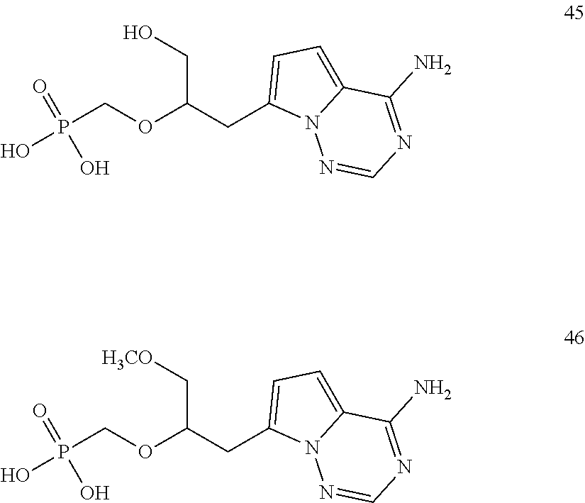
O=P(COC(CC1=CC=C2N1N=CN=C2N)CO)(O)O.O=P(COC(CC1=CC=C2N1N=CN=C2N)C[H3CO])(O)O
